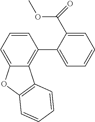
C1=CC=C2C(=C1C1=CC=CC=C1C(OC)=O)C1=C(O2)C=CC=C1
